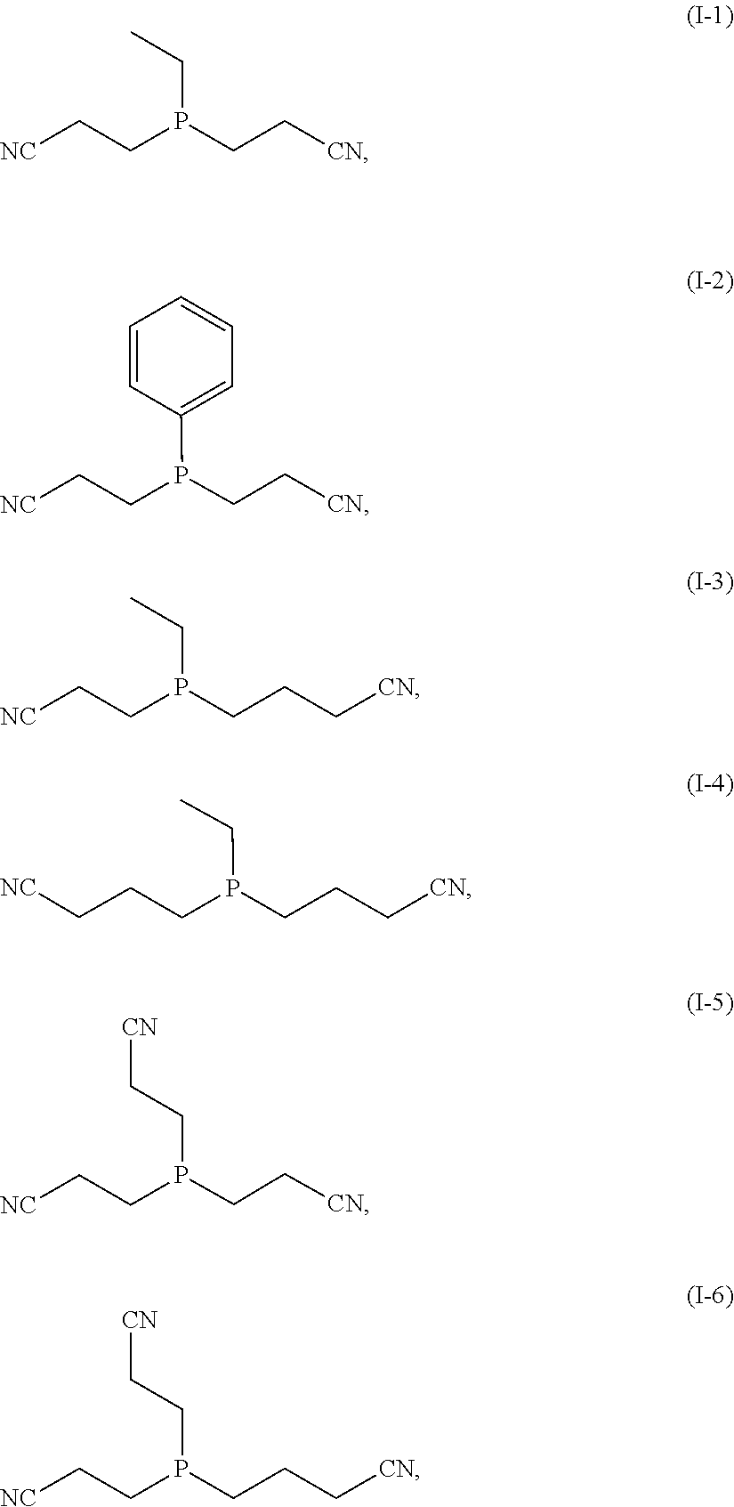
C(CP(CC)CC[NC])[CN].C(CP(C1=CC=CC=C1)CC[NC])[CN].C(CP(CC)CC[NC])C[CN].C(CC[CN])P(CC)CCC[NC].C(CP(CC[CN])CC[NC])[CN].P(CCC[CN])(CC[CN])CC[NC]
